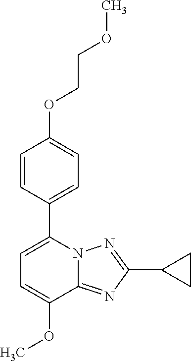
C1=C(OC)C2=NC(C3CC3)=NN2C(C2=CC=C(OCCOC)C=C2)=C1
